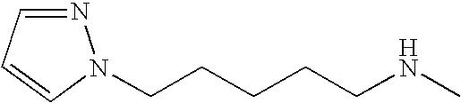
N1=CC=CN1CCCCCNC
